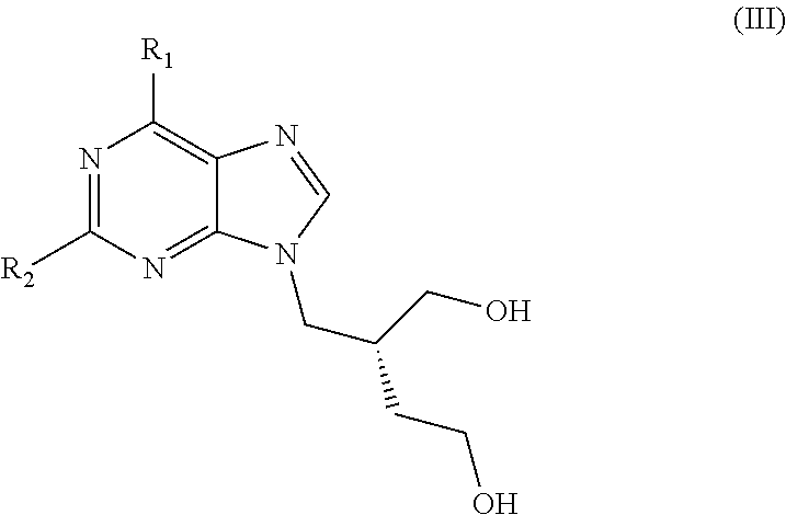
C12=NC([R2])=NC([R1])=C1N=CN2CC(CO)CCO
